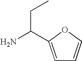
C(N)(CC)C1=CC=CO1
